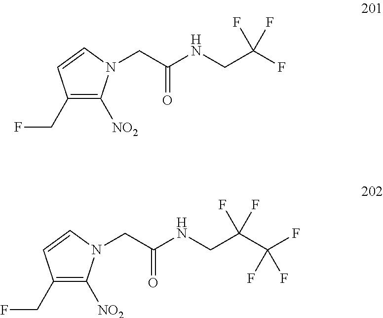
C1(CF)=C([NO2])N(CC(NCC(F)(F)F)=O)C=C1.C1(CF)=C([NO2])N(CC(NCC(C(F)(F)F)(F)F)=O)C=C1
